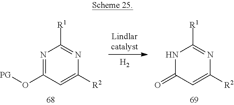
N1=C(O[PG])C=C([R2])N=C1[R1].N1C(=O)C=C([R2])N=C1[R1].[H2]
